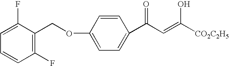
C1(F)=C(COC2=CC=C(C(C=C([CO2C2H5])O)=O)C=C2)C(F)=CC=C1
